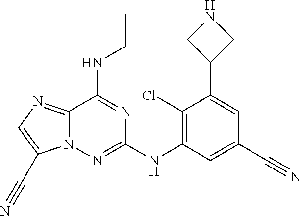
N12C(=NC=C1C#N)C(NCC)=NC(NC1=C(Cl)C(C3CNC3)=CC(C#N)=C1)=N2
